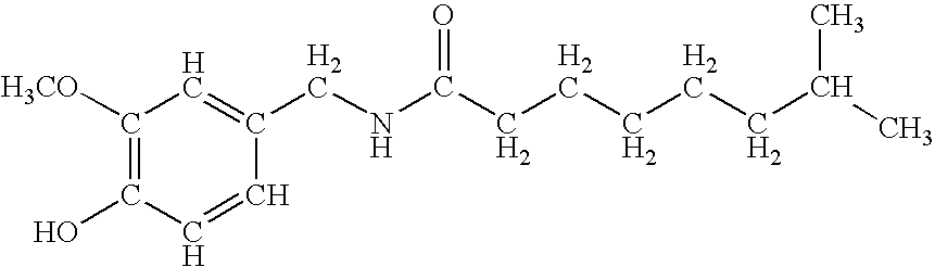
C1([H3CO])=C(O)C=CC(CNC(CCCCCC(C)C)=O)=C1
